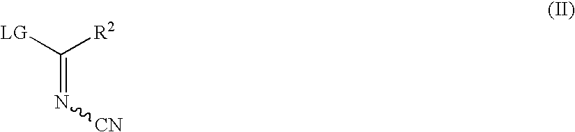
C([R2])([LG])=N[CN]
